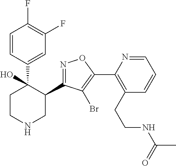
C1(C2=NOC(C3=C(CCNC(C)=O)C=CC=N3)=C2Br)C(C2=CC(F)=C(F)C=C2)(O)CCNC1
